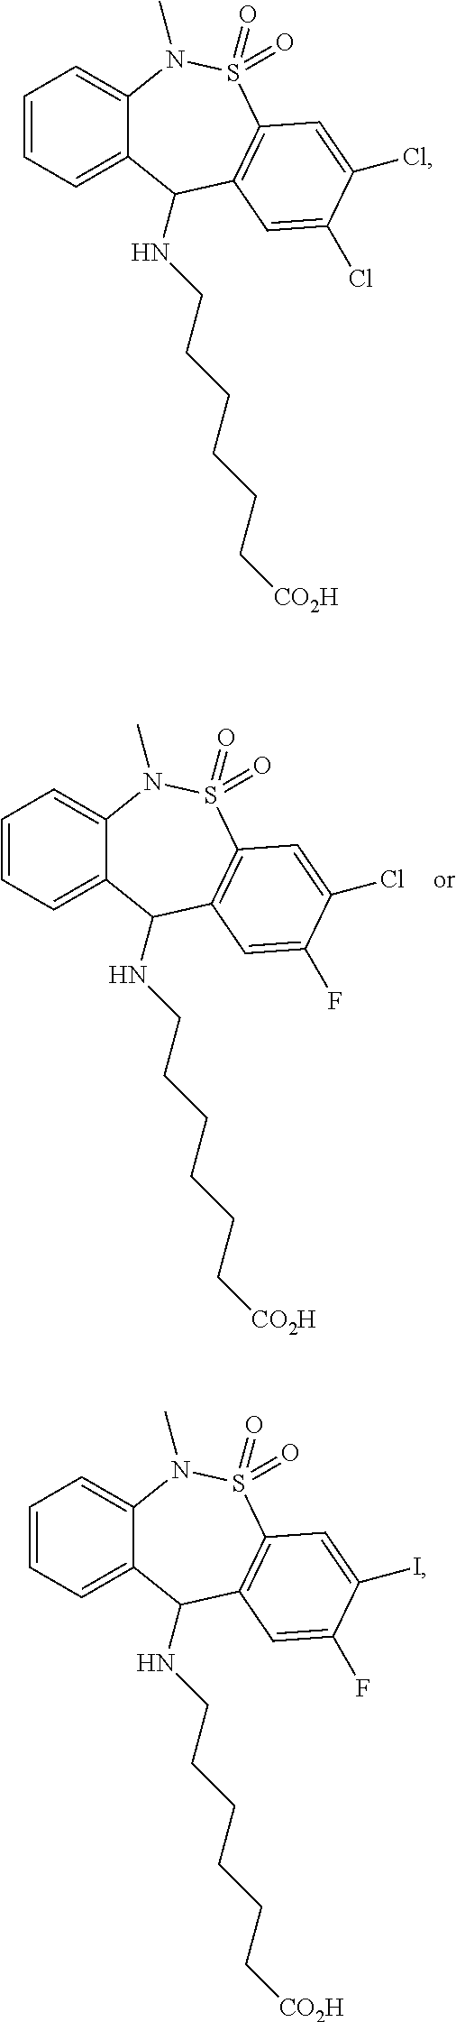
C1=CC=C2C(=C1)N(C)S(=O)(=O)C1=C(C2NCCCCCC[CO2H])C=C(Cl)C(Cl)=C1.C1=CC=C2C(=C1)N(C)S(=O)(=O)C1=C(C2NCCCCCC[CO2H])C=C(F)C(Cl)=C1.C1=CC=C2C(=C1)N(C)S(=O)(=O)C1=C(C2NCCCCCC[CO2H])C=C(F)C(I)=C1
